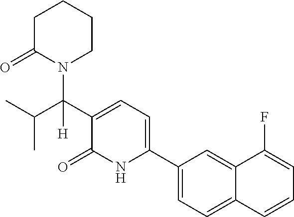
C1(C2=CC=C(C(C(C)C)(N3CCCCC3=O)[H])C(=O)N2)=CC=C2C(=C1)C(F)=CC=C2
